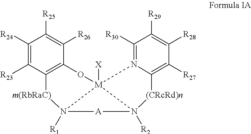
C1([R24])=C([R23])C2=C(C([R26])=C1[R25])O[M]13([X])N([R1])([m(RbRaC)]2)[A]N1([R2])[(CRcRd)n]C1=C([R27])C([R28])=C([R29])C([R30])=N31
